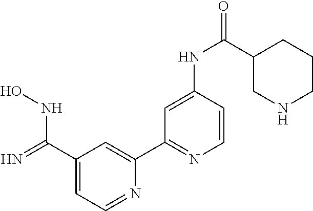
C1(C(=N)NO)=CC=NC(C2=NC=CC(NC(C3CNCCC3)=O)=C2)=C1
